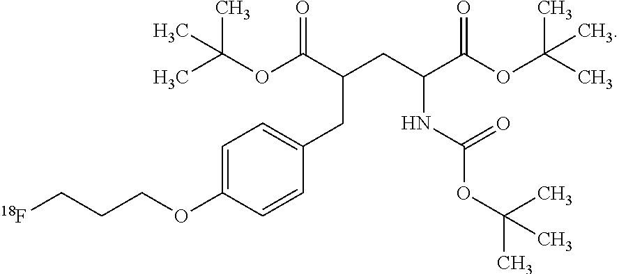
CC(OC(C(CC(C(OC(C)(C)C)=O)NC(OC(C)(C)C)=O)CC1=CC=C(OCCC[18F])C=C1)=O)(C)C
